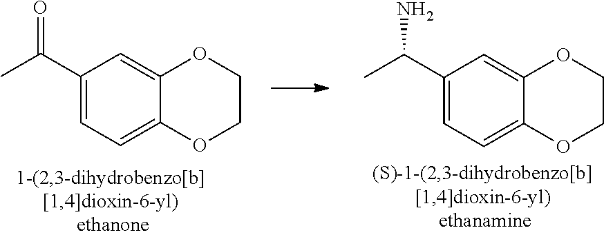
CC(C1=CC=C2C(=C1)OCCO2)N.CC(C1=CC=C2C(=C1)OCCO2)=O
